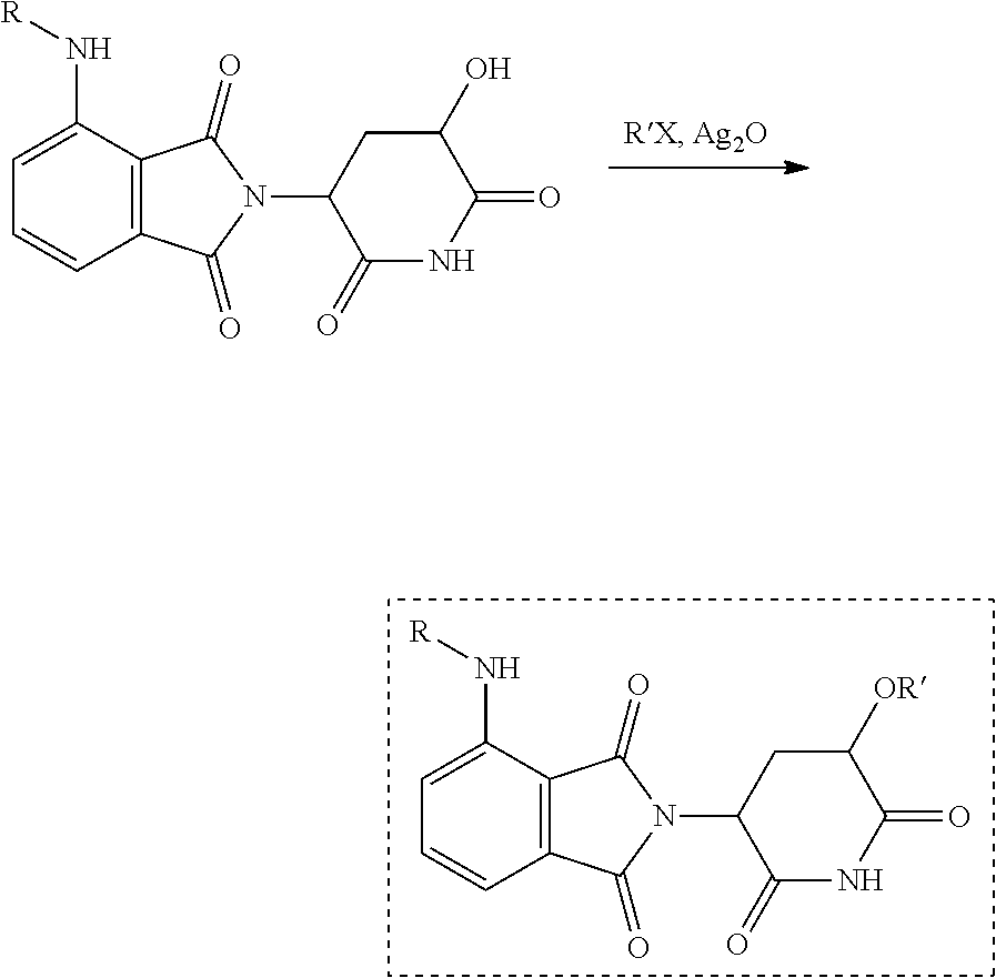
C12=C(C(N[R])=CC=C1)C(=O)N(C1C(=O)NC(=O)C([OR])C1)C2=O.C12=C(C(N[R])=CC=C1)C(=O)N(C1C(=O)NC(=O)C(O)C1)C2=O
